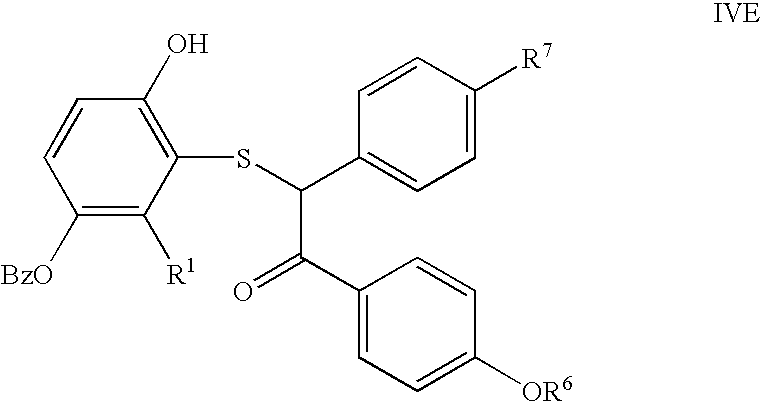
C1([BzO])=C([R1])C(SC(C(=O)C2=CC=C([OR6])C=C2)C2=CC=C([R7])C=C2)=C(O)C=C1
